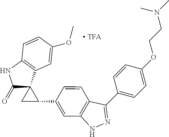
C1(=O)C2(C3=C(N1)C=CC(OC)=C3)CC2C1=CC2=C(C(C3=CC=C(OCCN(C)C)C=C3)=NN2)C=C1
